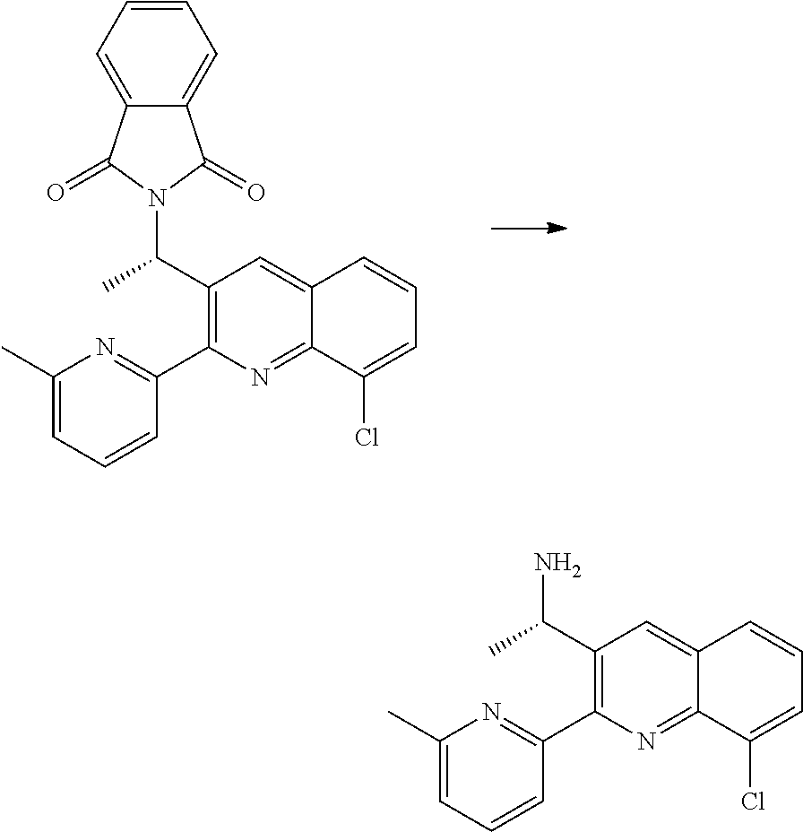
C(C1=C(C2=NC(C)=CC=C2)N=C2C(=C1)C=CC=C2Cl)(C)N1C(=O)C2=CC=CC=C2C1=O.C(C1=C(C2=NC(C)=CC=C2)N=C2C(=C1)C=CC=C2Cl)(C)N
